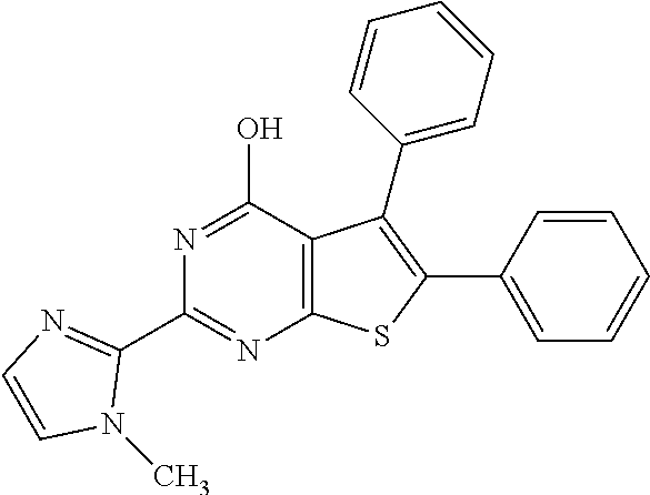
N1=C(O)C2=C(N=C1C1=NC=CN1C)SC(C1=CC=CC=C1)=C2C1=CC=CC=C1
